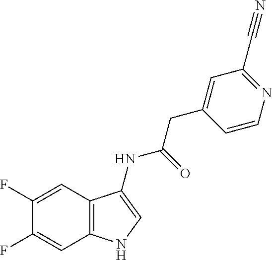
C1(F)=CC2=C(C=C1F)NC=C2NC(CC1=CC(C#N)=NC=C1)=O
